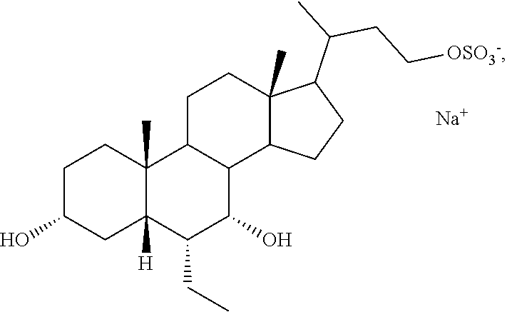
C1C(O)CC2([H])C(C)(C1)C1C(C(O)C2CC)C2C(C)(CC1)C(C(C)CC[OSO3-])CC2.[Na]
